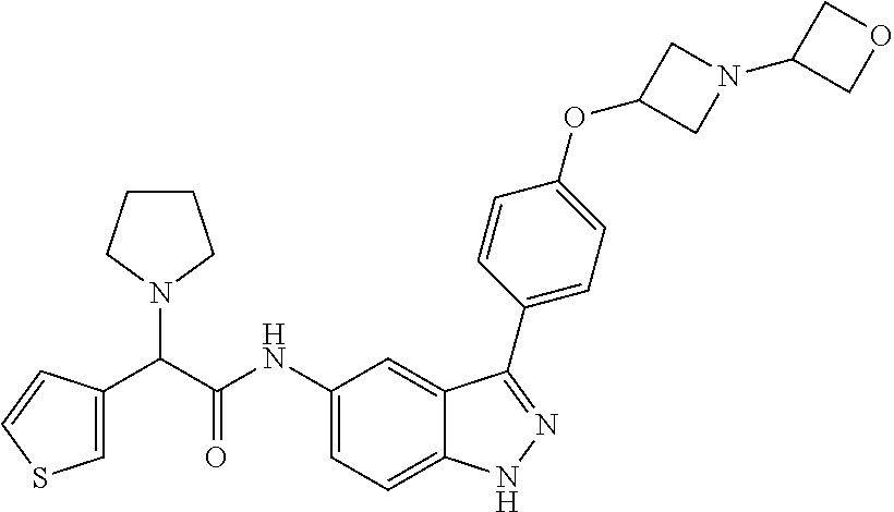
C1CCN(C(C(NC2=CC=C3C(=C2)C(C2=CC=C(OC4CN(C5COC5)C4)C=C2)=NN3)=O)C2=CSC=C2)C1
